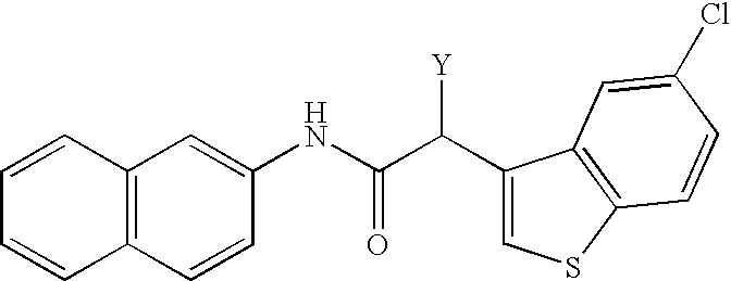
C1=CC2=C(C=C1)C=CC(NC(C(C1=CSC3=C1C=C(Cl)C=C3)[Y])=O)=C2
